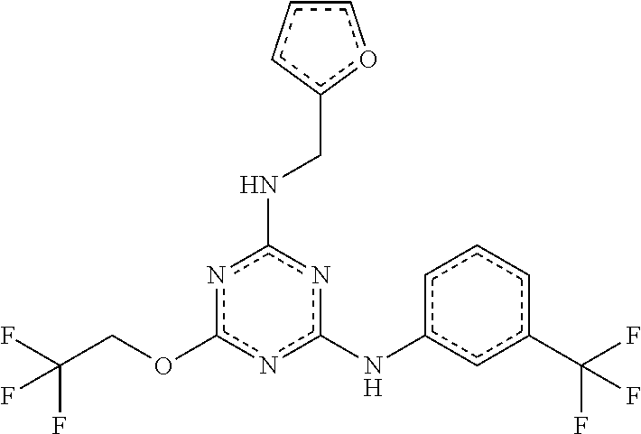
c1c(C(F)(F)F)cc(Nc2nc(OCC(F)(F)F)nc(NCc3ccco3)n2)cc1
